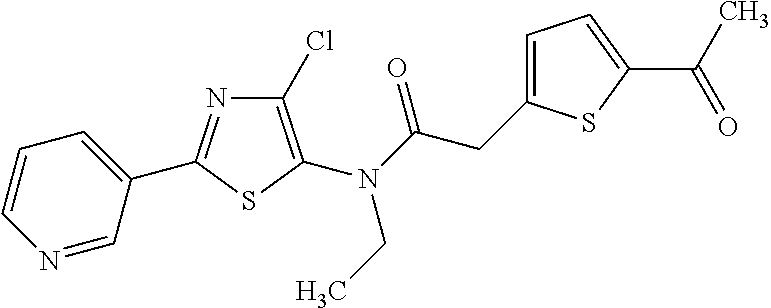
C1(Cl)=C(N(CC)C(=O)CC2=CC=C(C(=O)C)S2)SC(C2=CC=CN=C2)=N1
